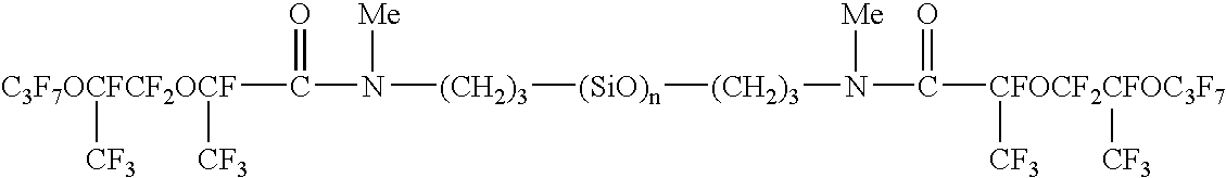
[C3F7OCFCF2OCF](C(=O)N([Me])[(CH2)3][(SiO)n][(CH2)3]N([Me])C([CFOCF2CFOC3F7]([CF3])[CF3])=O)([CF3])[CF3]
